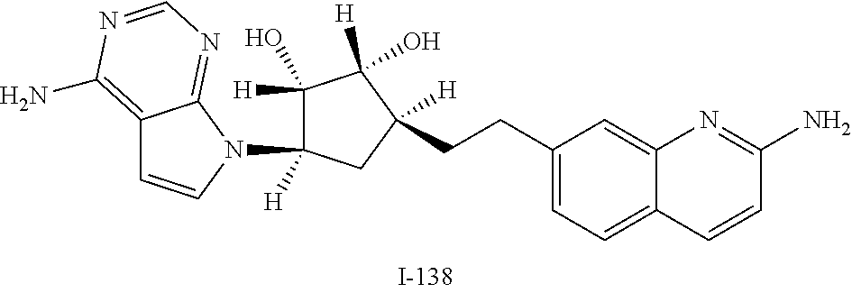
C(CC1=CC=C2C(=C1)N=C(N)C=C2)C1([H])CC(N2C3=NC=NC(N)=C3C=C2)([H])C([H])(O)C1([H])O
